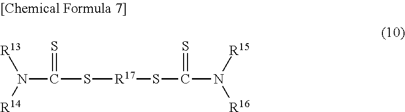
N(C(S[R17]SC(=S)N([R16])[R15])=S)([R14])[R13]
